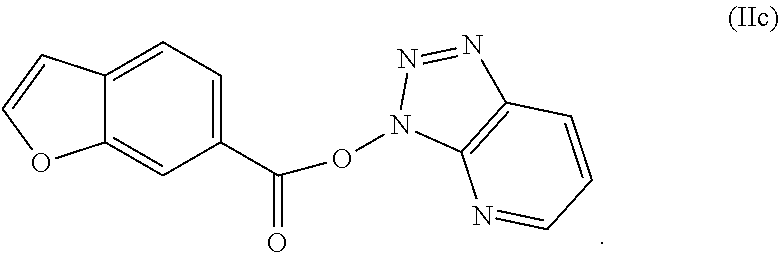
C12=CC(C(=O)ON3C4=C(N=N3)C=CC=N4)=CC=C1C=CO2
